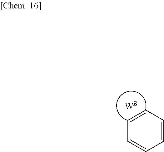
C1=CC=CC=C1.[WB]
